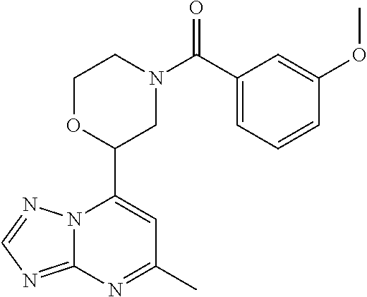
N12C(=NC=N1)N=C(C)C=C2C1CN(C(=O)C2=CC=CC(OC)=C2)CCO1
